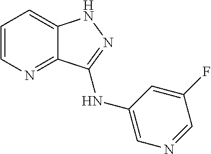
C1=CN=C2C(=C1)NN=C2NC1=CN=CC(F)=C1
